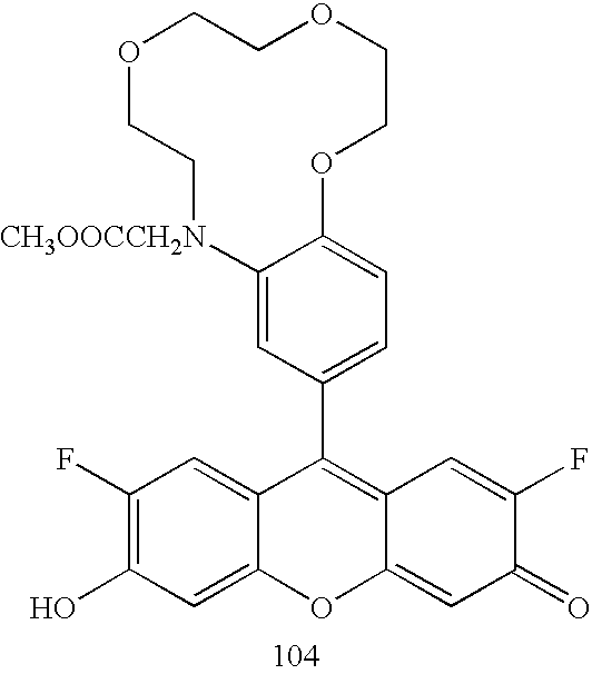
C12=CC(C3=C4C(=CC(=O)C(F)=C4)OC4=CC(O)=C(F)C=C34)=CC=C1OCCOCCOCC[CH3OOCCH2N]2
